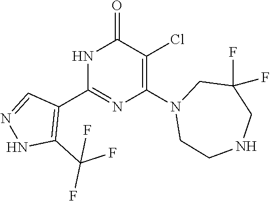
N1C(C2=C(C(F)(F)F)NN=C2)=NC(N2CCNCC(F)(F)C2)=C(Cl)C1=O
